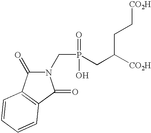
C(P(=O)(O)CC([CO2H])CC[CO2H])N1C(=O)C2=C(C1=O)C=CC=C2
